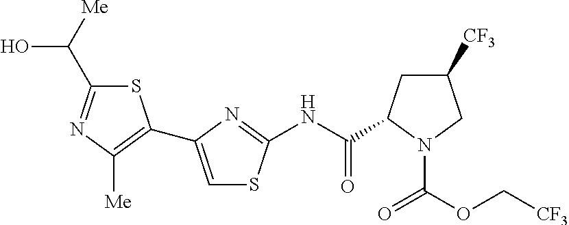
N(C(=O)C1CC([CF3])CN1C(OC[CF3])=O)C1=NC(C2=C([Me])N=C(C(O)[Me])S2)=CS1
